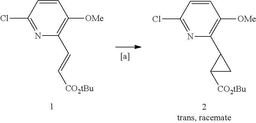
C1=CC(Cl)=NC(C=C[CO2tBu])=C1[OMe].C1=CC(Cl)=NC(C2C([CO2tBu])C2)=C1[OMe]
